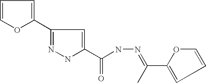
N1=C(C2=CC=CO2)C=C(C(NN=C(C)C2=CC=CO2)=O)N1
